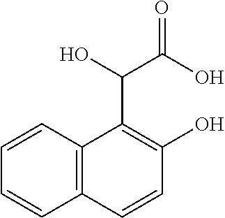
C1=CC2=C(C=C1)C=CC(O)=C2C(O)C(O)=O
